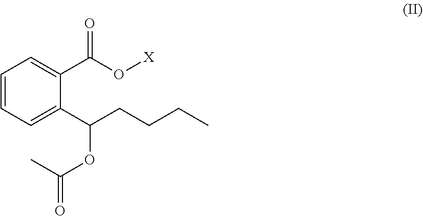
CC(=O)OC(C1=CC=CC=C1C(O[X])=O)CCCC
